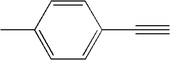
C1=C(C#C)C=CC(C)=C1
